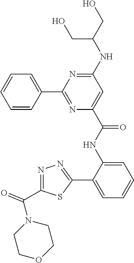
C1=CC=CC(C2=NC(C(NC3=CC=CC=C3C3=NN=C(C(N4CCOCC4)=O)S3)=O)=CC(NC(CO)CO)=N2)=C1
